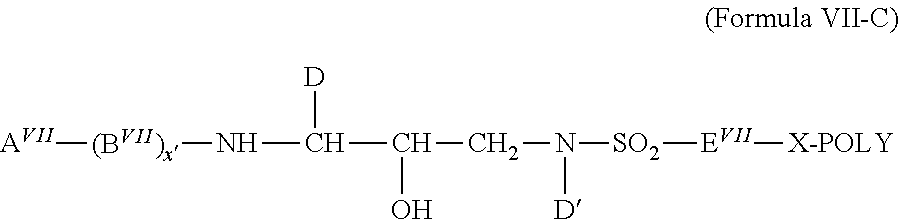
[AVII][(BVII)x]NC(C(O)CN([D])[SO2][EVII][X-POLY])[D]
